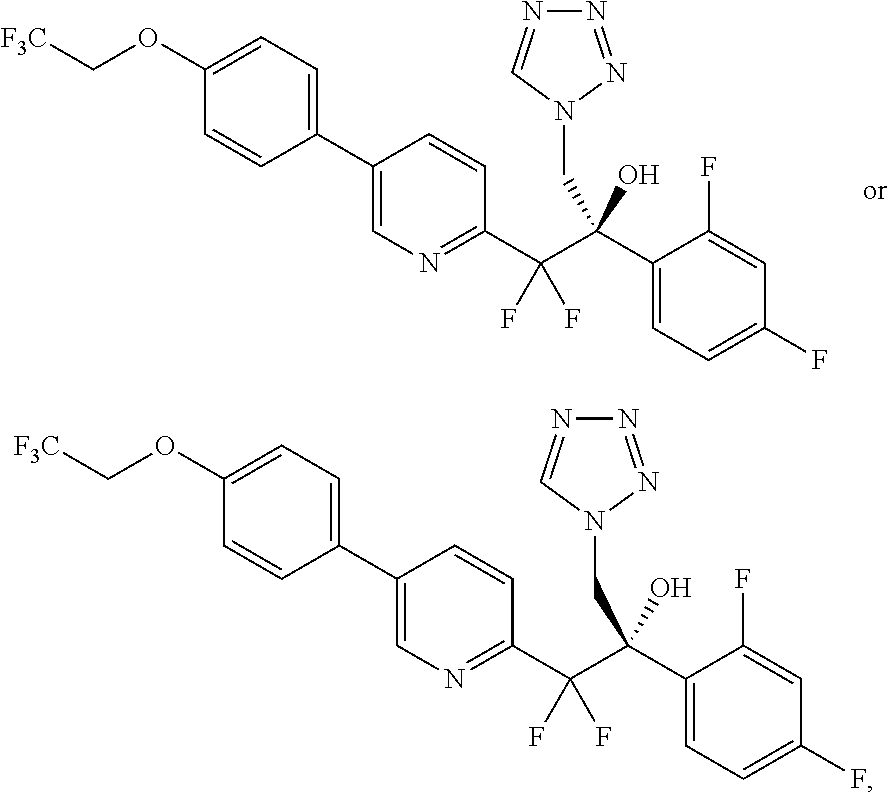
C1=C(OC[F3C])C=CC(C2=CN=C(C(C(C3=CC=C(F)C=C3F)(CN3N=NN=C3)O)(F)F)C=C2)=C1.C1=C(OC[F3C])C=CC(C2=CN=C(C(C(C3=CC=C(F)C=C3F)(CN3N=NN=C3)O)(F)F)C=C2)=C1
